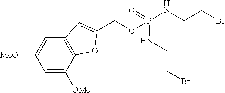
C1=C([OMe])C2=C(C=C1[MeO])C=C(COP(NCCBr)(NCCBr)=O)O2
